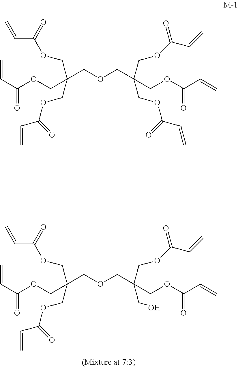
C(OCC(COC(C=C)=O)(COC(C=C)=O)CO)C(COC(C=C)=O)(COC(C=C)=O)COC(C=C)=O.C(OCC(COC(C=C)=O)(COC(C=C)=O)COC(C=C)=O)C(COC(C=C)=O)(COC(C=C)=O)COC(C=C)=O
